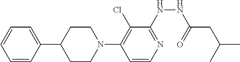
C1=CC(C2CCN(C3=C(Cl)C(NNC(CC(C)C)=O)=NC=C3)CC2)=CC=C1
